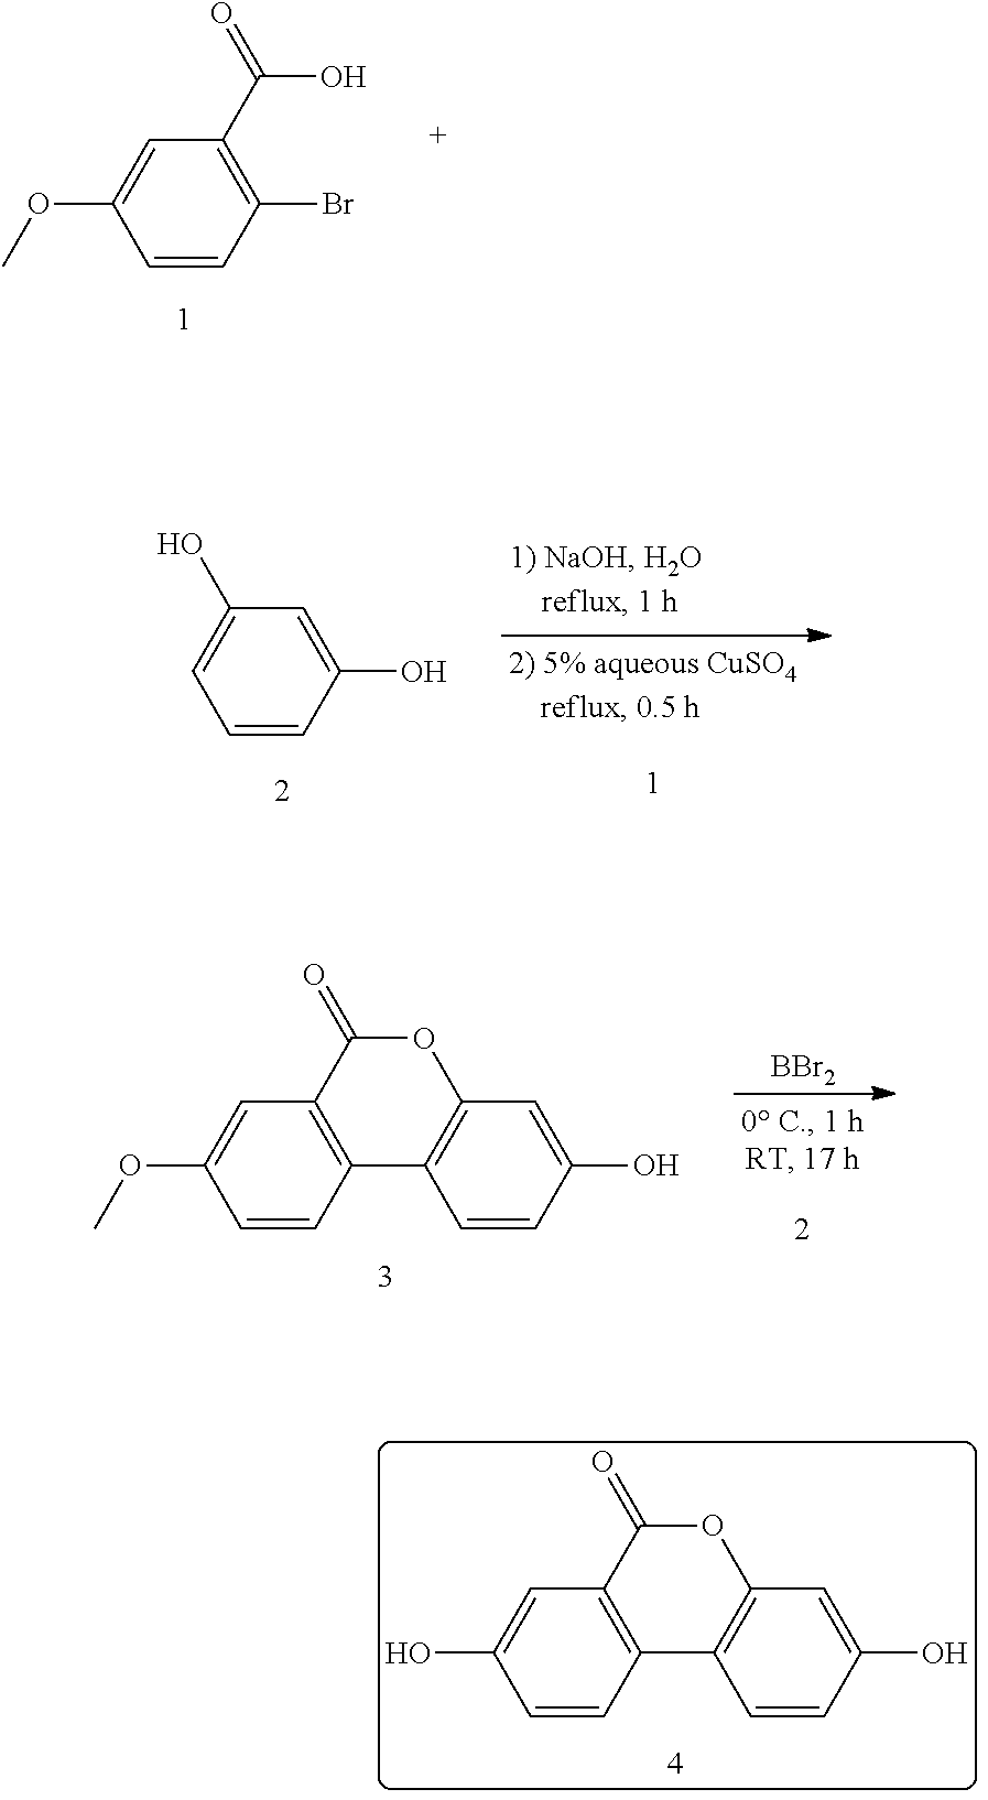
C1=CC(Br)=C(C(=O)O)C=C1OC.C1=CC(O)=CC(O)=C1.C1=CC2=C(C=C1OC)C(=O)OC1=C2C=CC(O)=C1.[BBr2].C1=CC2=C(C=C1O)C(=O)OC1=C2C=CC(O)=C1
